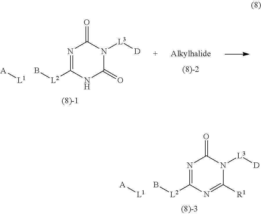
N1=C([L2]B)N=C([R1])N([L3][D])C1=O.[L1][A].N1=C([L2]B)NC(=O)N([L3][D])C1=O.[L1][A]
